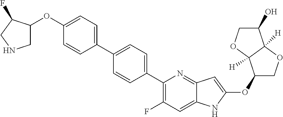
C1(OC2=CC3=NC(C4=CC=C(C5=CC=C(OC6CNCC6F)C=C5)C=C4)=C(F)C=C3N2)COC2([H])C1([H])OCC2O
